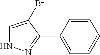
C1=C(Br)C(C2=CC=CC=C2)=NN1
